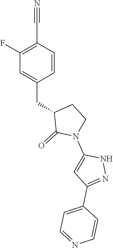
C1(F)=C(C#N)C=CC(CC2C(=O)N(C3=CC(C4=CC=NC=C4)=NN3)CC2)=C1
